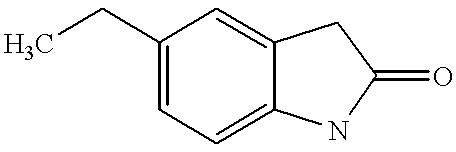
CCC1=CC=C2C(=C1)CC(=O)N2
